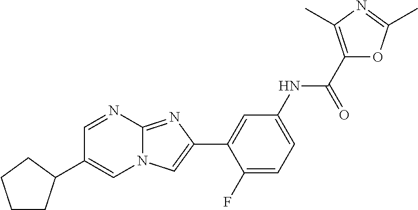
C1=NC2=NC(C3=CC(NC(C4=C(C)N=C(C)O4)=O)=CC=C3F)=CN2C=C1C1CCCC1
